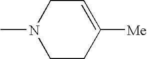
CN1CCC([Me])=CC1
